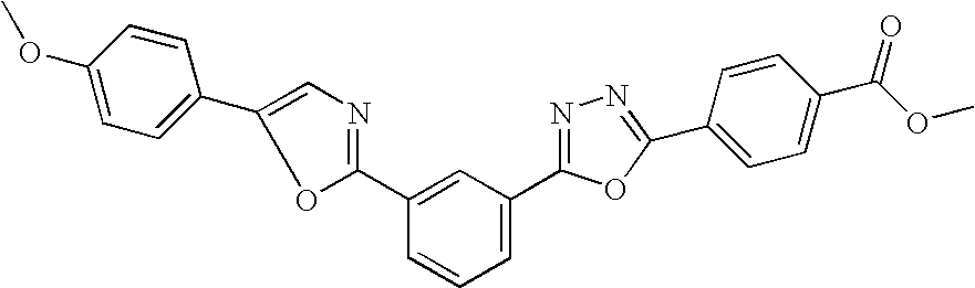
C1=C(C2=CN=C(C3=CC(C4=NN=C(C5=CC=C(C(OC)=O)C=C5)O4)=CC=C3)O2)C=CC(OC)=C1
